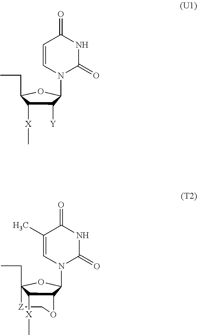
C1=CN(C2C([Y])C([X]C)C(CC)O2)C(=O)NC1=O.C1OC2C([X]C)C(CC)(OC2N2C=C(C)C(=O)NC2=O)[Z]1
